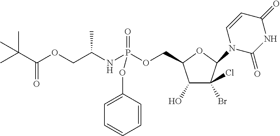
C1(O)C(Br)(Cl)C(N2C(=O)NC(=O)C=C2)OC1COP(NC(COC(=O)C(C)(C)C)C)(=O)OC1=CC=CC=C1
